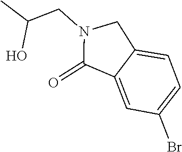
C12=CC(Br)=CC=C1CN(CC(C)O)C2=O
